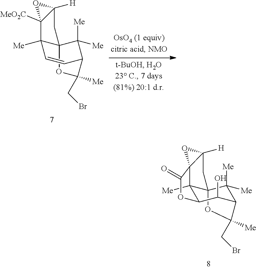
C123C([Me])(C=CC(C1([Me])[Me])C(CBr)([Me])O2)C1([MeO2C])C([H])(C3)O1.C12([Me])C34C([Me])([Me])C(C(O)C1OC(=O)C21C([H])(C3)O1)C(CBr)([Me])O4
